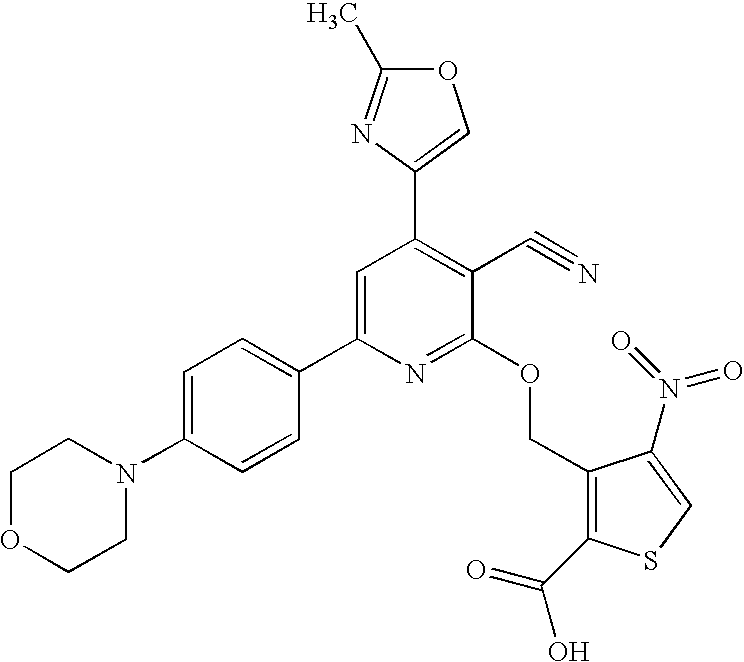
C1OCCN(C2=CC=C(C3=CC(C4=COC(C)=N4)=C(C#N)C(OCC4=C(C(O)=O)SC=C4N(=O)=O)=N3)C=C2)C1
